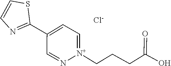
C1(C2=CC=[N+](CCCC(=O)O)N=C2)=NC=CS1.[Cl-]
